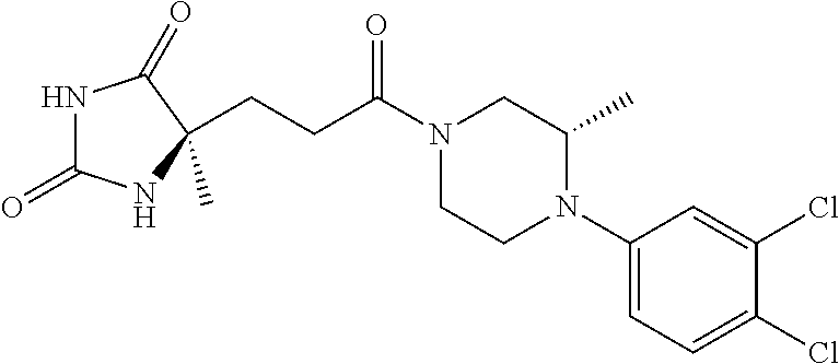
N1C(=O)NC(C)(CCC(N2CCN(C3=CC=C(Cl)C(Cl)=C3)C(C)C2)=O)C1=O
